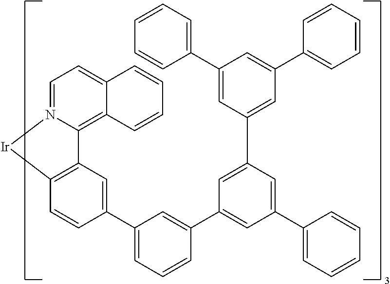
C12=C3C(=CC=N1[Ir]C1=C2C=C(C2=CC=CC(C4=CC(C5=CC=CC=C5)=CC(C5=CC(C6=CC=CC=C6)=CC(C6=CC=CC=C6)=C5)=C4)=C2)C=C1)C=CC=C3
